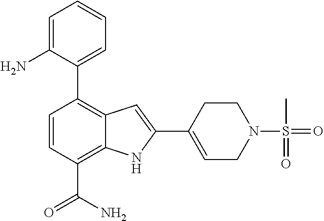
C1=CC(C(N)=O)=C2C(=C1C1=CC=CC=C1N)C=C(C1=CCN(S(C)(=O)=O)CC1)N2
